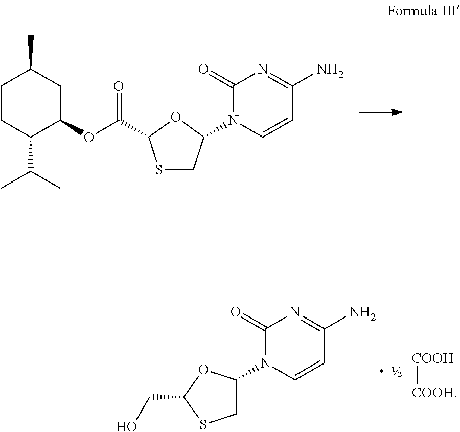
C1C(N2C=CC(N)=NC2=O)OC(CO)S1.[COOH][COOH].C1CC(C(C)C)C(OC(=O)C2SCC(N3C=CC(N)=NC3=O)O2)CC1C
